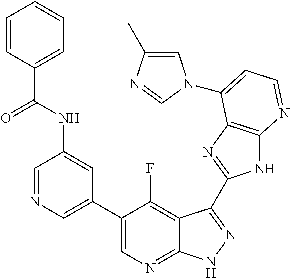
C1=NC=C(C2=CN=C3C(=C2F)C(C2=NC4=C(N2)N=CC=C4N2C=C(C)N=C2)=NN3)C=C1NC(C1=CC=CC=C1)=O
